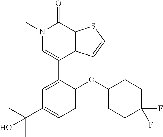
S1C=CC2=C1C(=O)N(C)C=C2C1=CC(C(C)(C)O)=CC=C1OC1CCC(F)(F)CC1
